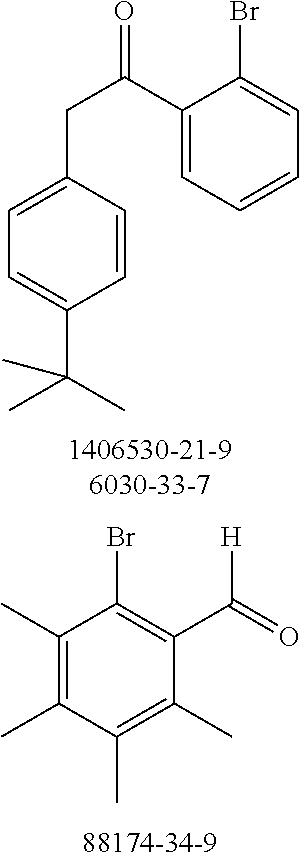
C(C1=CC=C(C(C)(C)C)C=C1)C(C1=CC=CC=C1Br)=O.C1(C)=C(C)C(C)=C(C)C(C(=O)[H])=C1Br
